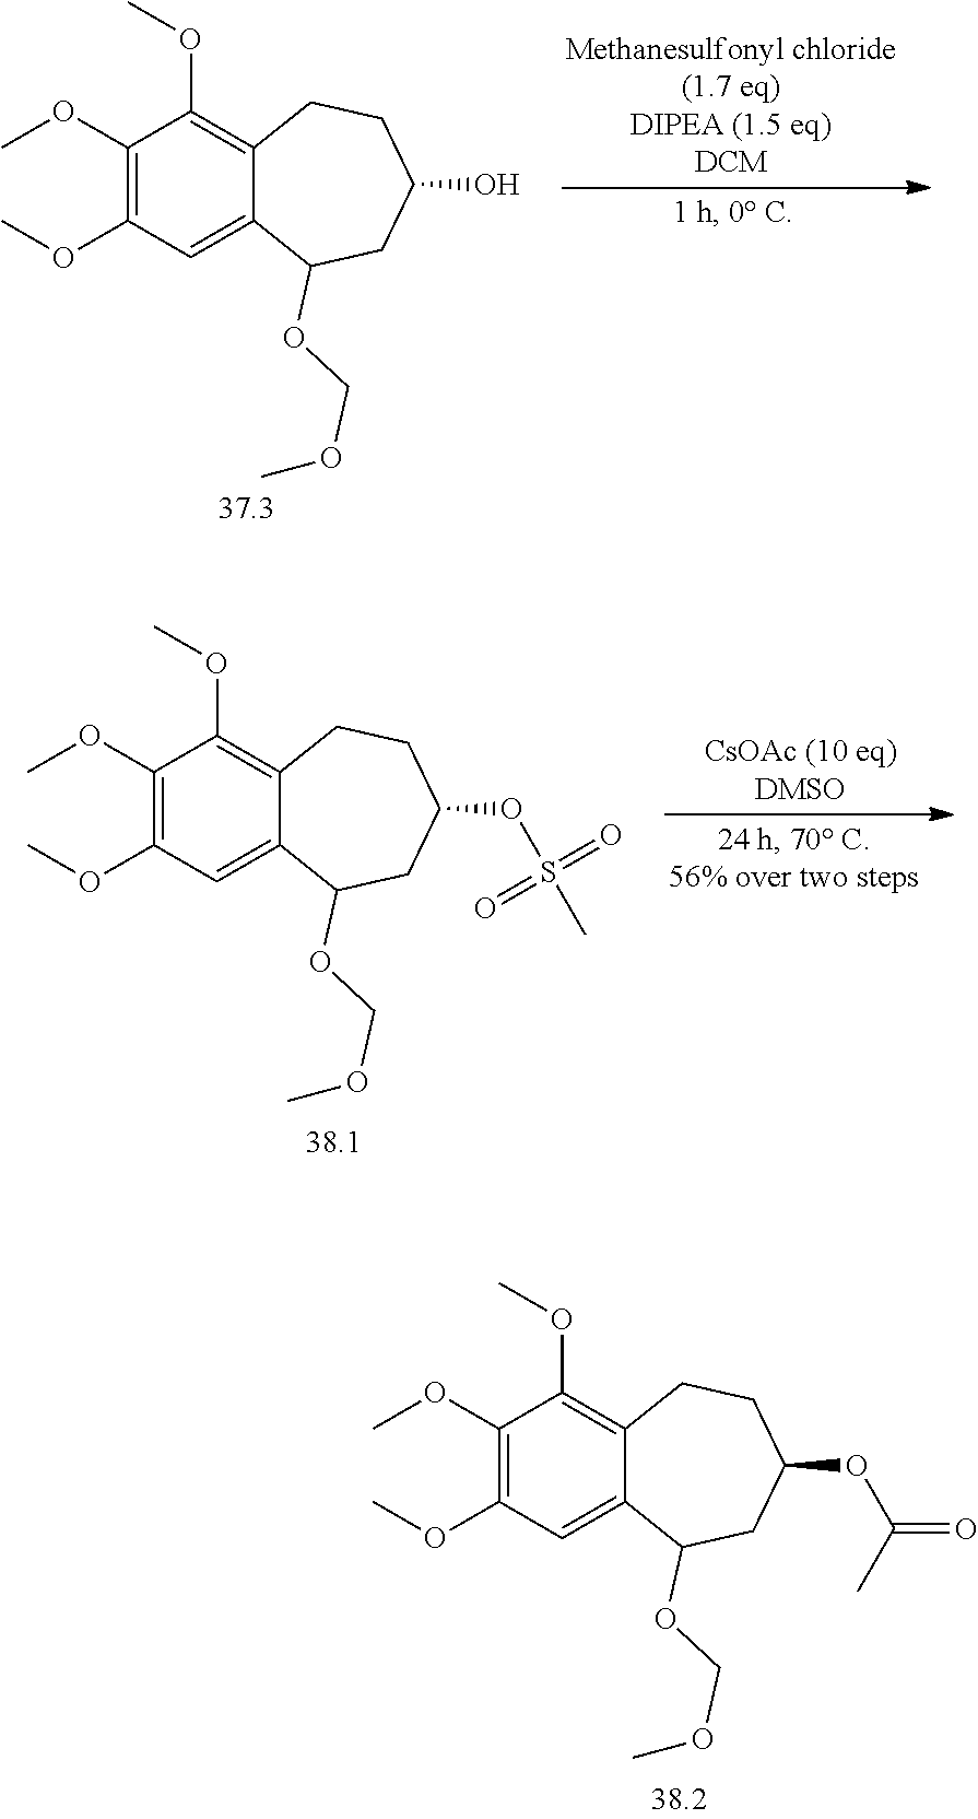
C1(OC)=C(OC)C=C2C(=C1OC)CCC(O)CC2OCOC.C1(OC)=C(OC)C=C2C(=C1OC)CCC(OS(C)(=O)=O)CC2OCOC.C1(OC)=C(OC)C=C2C(=C1OC)CCC(OC(=O)C)CC2OCOC
